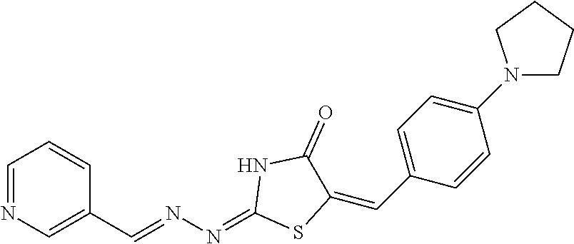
N(N=C1SC(=CC2=CC=C(N3CCCC3)C=C2)C(=O)N1)=CC1=CN=CC=C1
